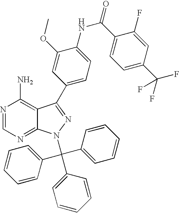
N1=CN=C2C(=C1N)C(C1=CC=C(NC(C3=CC=C(C(F)(F)F)C=C3F)=O)C(OC)=C1)=NN2C(C1=CC=CC=C1)(C1=CC=CC=C1)C1=CC=CC=C1
